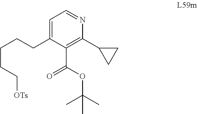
C1(CCCCC[OTs])=CC=NC(C2CC2)=C1C(OC(C)(C)C)=O
